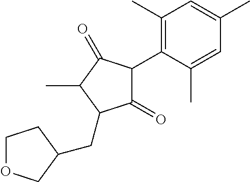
C1(=O)C(C2=C(C)C=C(C)C=C2C)C(=O)C(C)C1CC1COCC1
